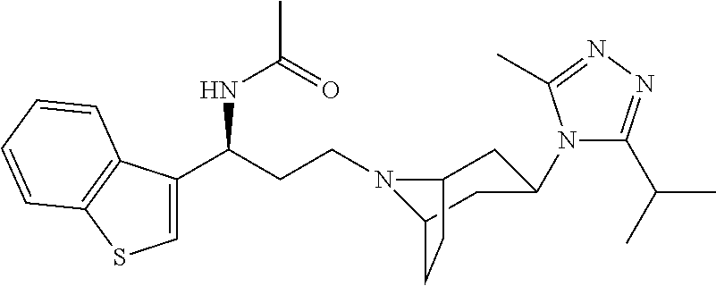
N1(CCC(C2=CSC3=C2C=CC=C3)NC(C)=O)C2CC(N3C(C(C)C)=NN=C3C)CC1CC2
